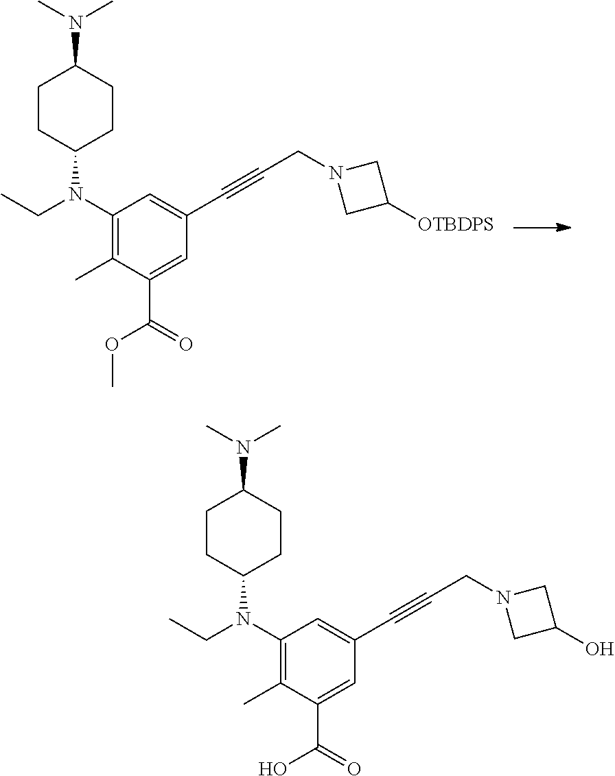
C1CC(N(C2=C(C)C(C(=O)OC)=CC(C#CCN3CC([OTBDPS])C3)=C2)CC)CCC1N(C)C.C1CC(N(C2=C(C)C(C(=O)O)=CC(C#CCN3CC(O)C3)=C2)CC)CCC1N(C)C
